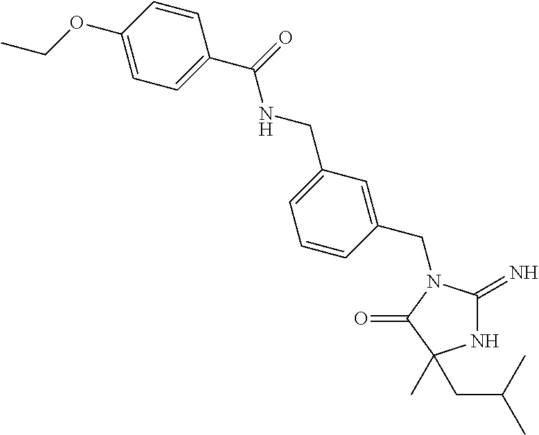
N1C(=N)N(CC2=CC(CNC(C3=CC=C(OCC)C=C3)=O)=CC=C2)C(=O)C1(CC(C)C)C
